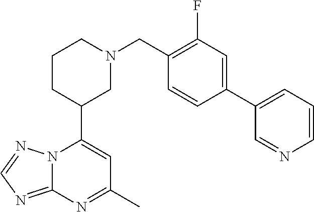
N12C(=NC=N1)N=C(C)C=C2C1CN(CC2=C(F)C=C(C3=CC=CN=C3)C=C2)CCC1
